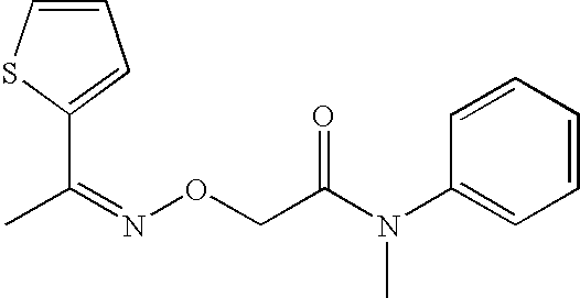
C1=CSC(C(=NOCC(N(C2=CC=CC=C2)C)=O)C)=C1
